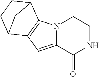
C1CC2C3=C(C1C2)N1C(=C3)C(=O)NCC1
